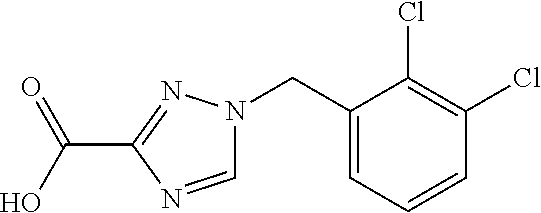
OC(C1=NN(CC2=CC=CC(Cl)=C2Cl)C=N1)=O
